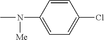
C1=CC(N([Me])C)=CC=C1Cl
